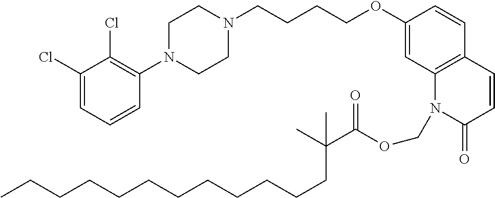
C1(Cl)=CC=CC(N2CCN(CCCCOC3=CC4=C(C=C3)C=CC(=O)N4COC(C(C)(C)CCCCCCCCCCCC)=O)CC2)=C1Cl
